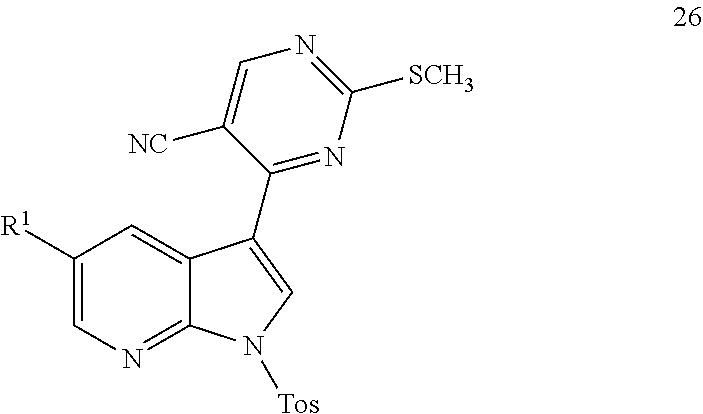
C1([R1])=CN=C2C(=C1)C(C1=NC([SCH3])=NC=C1[NC])=CN2[Tos]
